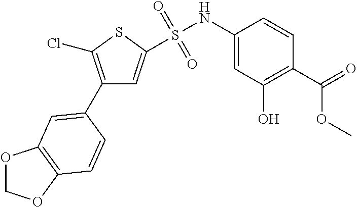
C1(C2=CC3=C(OCO3)C=C2)=C(Cl)SC(S(NC2=CC(O)=C(C(=O)OC)C=C2)(=O)=O)=C1
